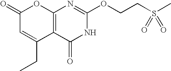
C12=C(C(=O)NC(OCCS(C)(=O)=O)=N1)C(CC)=CC(=O)O2
